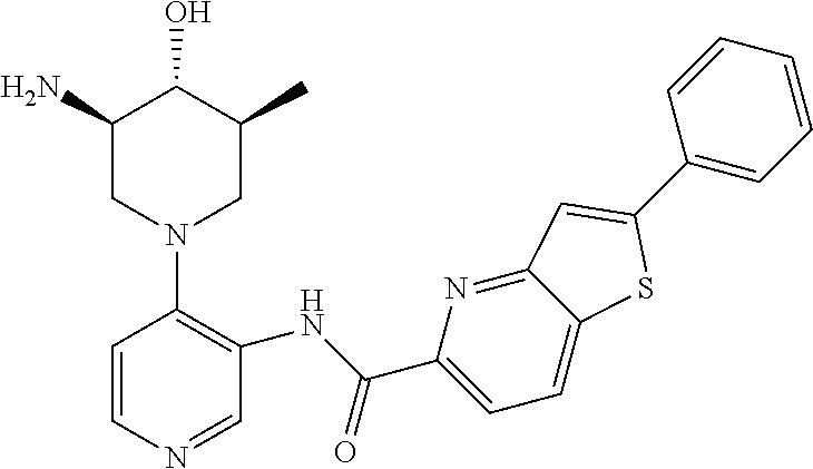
C1=CN=CC(NC(C2=CC=C3C(=N2)C=C(C2=CC=CC=C2)S3)=O)=C1N1CC(C)C(O)C(N)C1
